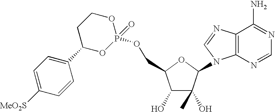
C1(O)C(O)(C)C(N2C3=C(N=C2)C(N)=NC=N3)OC1COP1(=O)OCCC(C2=CC=C([MeO2S])C=C2)O1
